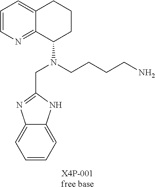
[X4P-001free base].C1=CN=C2C(=C1)CCCC2N(CC1=NC2=CC=CC=C2N1)CCCCN
